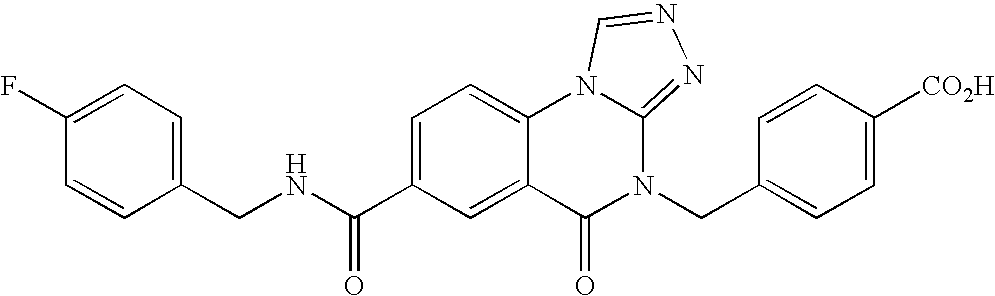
C1(CNC(C2=CC=C3C(=C2)C(=O)N(CC2=CC=C([CO2H])C=C2)C2=NN=CN32)=O)=CC=C(F)C=C1
